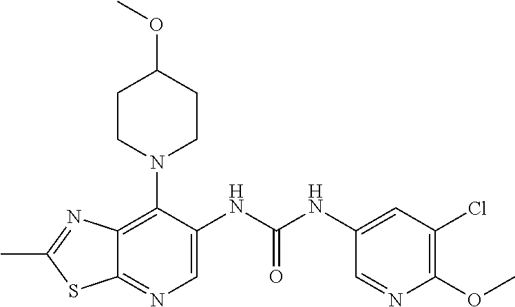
C12=C(N3CCC(OC)CC3)C(NC(NC3=CC(Cl)=C(OC)N=C3)=O)=CN=C1SC(C)=N2
